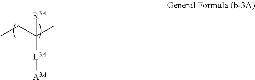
CCC(C)([L3A][A3A])[R3A]
